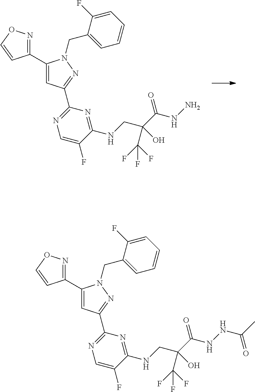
C1(C2=CC(C3=NC=C(F)C(NCC(C(NN)=O)(C(F)(F)F)O)=N3)=NN2CC2=CC=CC=C2F)=NOC=C1.C1(C2=CC(C3=NC=C(F)C(NCC(C(NNC(C)=O)=O)(C(F)(F)F)O)=N3)=NN2CC2=CC=CC=C2F)=NOC=C1
